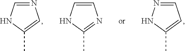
C1=NC=C(C)N1.C1=CN=C(C)N1.N1=CC=C(C)N1
